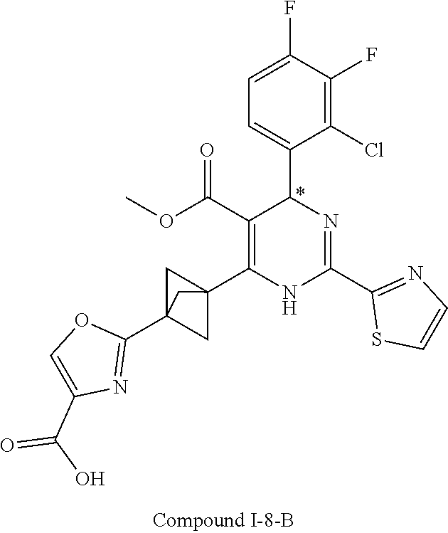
C1(F)=C(Cl)C(C2N=C(C3=NC=CS3)NC(C34CC(C5=NC(C(O)=O)=CO5)(C3)C4)=C2C(OC)=O)=CC=C1F
